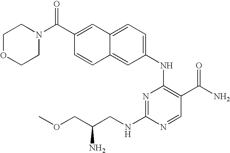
N1=C(NCC(COC)N)N=CC(C(N)=O)=C1NC1=CC=C2C(=C1)C=CC(C(N1CCOCC1)=O)=C2
